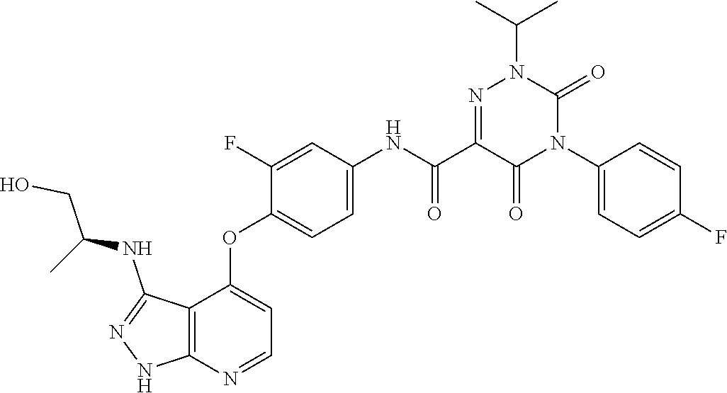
C1(OC2=CC=NC3=C2C(NC(CO)C)=NN3)=CC=C(NC(C2=NN(C(C)C)C(=O)N(C3=CC=C(F)C=C3)C2=O)=O)C=C1F
